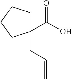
C1(C(=O)O)(CC=C)CCCC1
